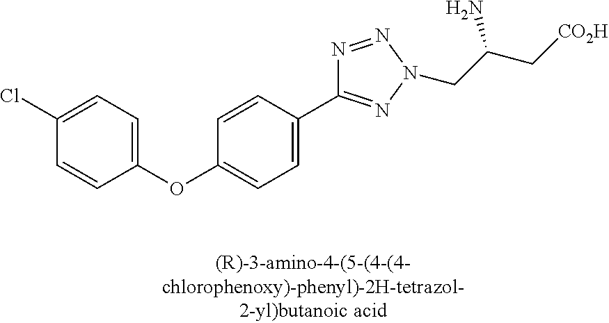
C1(OC2=CC=C(Cl)C=C2)=CC=C(C2=NN(CC(C[CO2H])N)N=N2)C=C1
